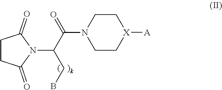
C1CC(=O)N(C(C(=O)N2CC[X]([A])CC2)CB)C1=O
